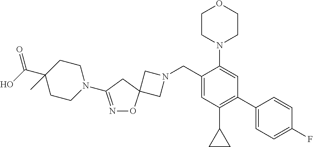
C1N(CC2=CC(C3CC3)=C(C3=CC=C(F)C=C3)C=C2N2CCOCC2)CC12ON=C(N1CCC(C(O)=O)(C)CC1)C2
